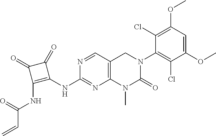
C1(OC)=CC(OC)=C(Cl)C(N2C(=O)N(C)C3=C(C2)C=NC(NC2=C(NC(C=C)=O)C(=O)C2=O)=N3)=C1Cl
